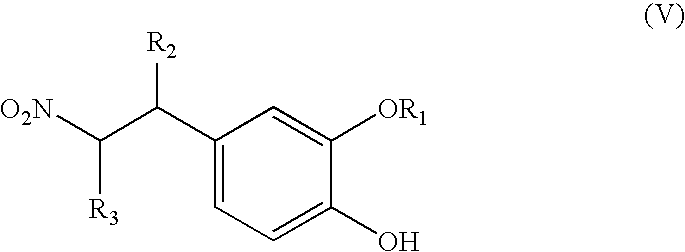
C1(C([R2])C([R3])[O2N])=CC=C(O)C([OR1])=C1
